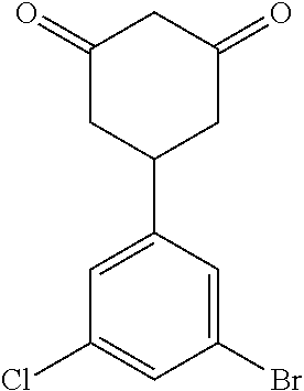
C1(=O)CC(C2=CC(Cl)=CC(Br)=C2)CC(=O)C1
